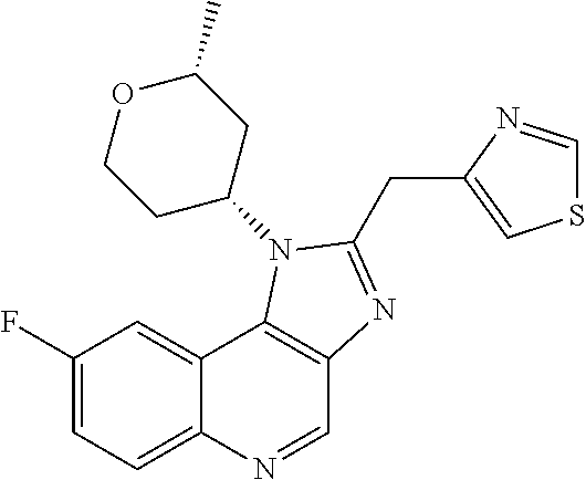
C1(F)=CC=C2C(=C1)C1=C(C=N2)N=C(CC2=CSC=N2)N1C1CC(C)OCC1
